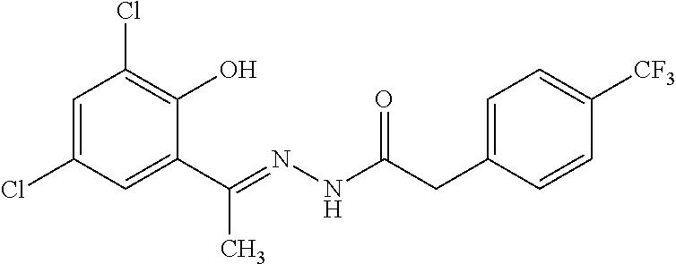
C1=C(Cl)C=C(C(=NNC(CC2=CC=C([CF3])C=C2)=O)C)C(O)=C1Cl
